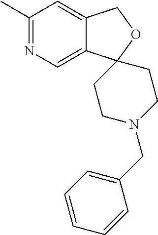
C1=CC=C(CN2CCC3(CC2)C2=CN=C(C)C=C2CO3)C=C1
